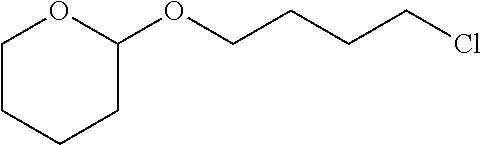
C1CCCC(OCCCCCl)O1
